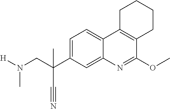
N(CC(C1=CC=C2C(=C1)N=C(OC)C1=C2CCCC1)(C)C#N)([H])C
